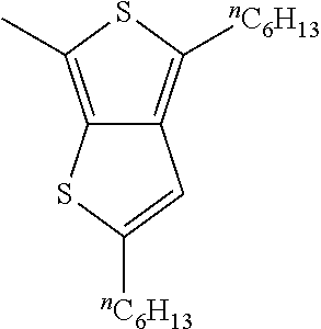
C12=C(C)SC([nC6H13])=C1C=C([nC6H13])S2
